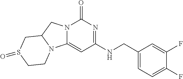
N12C(=CC(NCC3=CC=C(F)C(F)=C3)=NC1=O)N1C(C2)CS(=O)CC1
